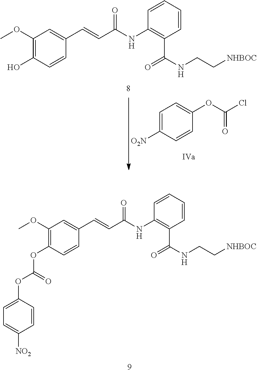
C1(OC)=C(O)C=CC(C=CC(NC2=C(C(NCC[NHBOC])=O)C=CC=C2)=O)=C1.C1=C([O2N])C=CC(OC(Cl)=O)=C1.C1(OC)=C(OC(=O)OC2=CC=C([NO2])C=C2)C=CC(C=CC(NC2=C(C(NCC[NHBOC])=O)C=CC=C2)=O)=C1
